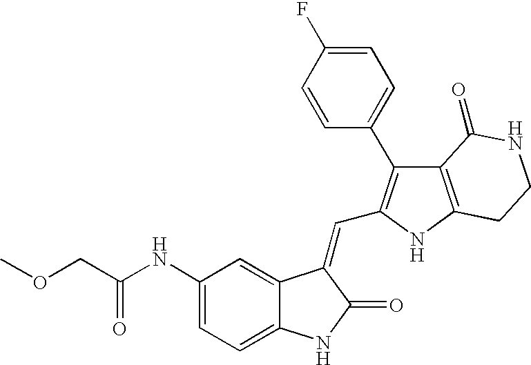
C1=C(NC(COC)=O)C=C2C(=C1)NC(=O)C2=CC1=C(C2=CC=C(F)C=C2)C2=C(N1)CCNC2=O
